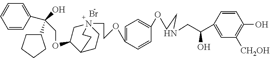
Br.C1=CC(C(O)(C2CCCC2)COC2C3CCN(CCOC4=CC=C(OCCNCC(C5=CC([CH2OH])=C(O)C=C5)O)C=C4)(C2)CC3)=CC=C1
